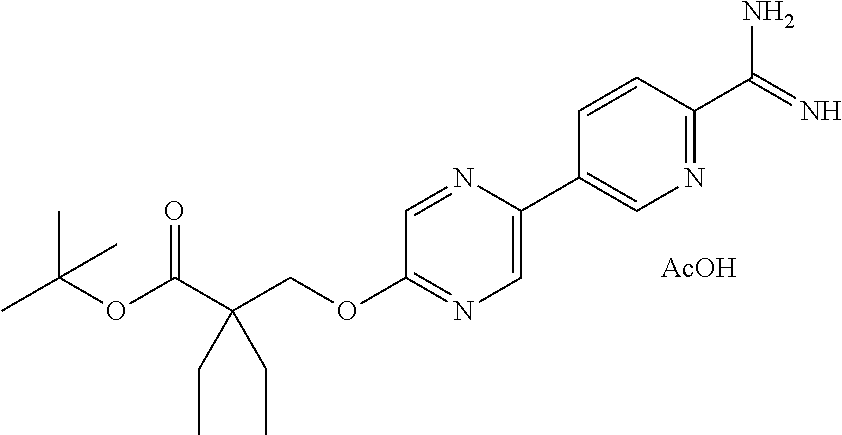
C1=C(C2=CN=C(C(=N)N)C=C2)N=CC(OCC(C(OC(C)(C)C)=O)(CC)CC)=N1.[AcOH]
